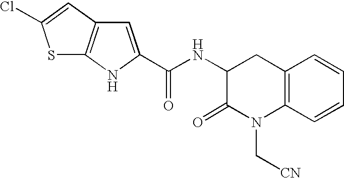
C12=C(C=CC=C1)N(C[CN])C(=O)C(NC(=O)C1=CC3=C(N1)SC(Cl)=C3)C2
